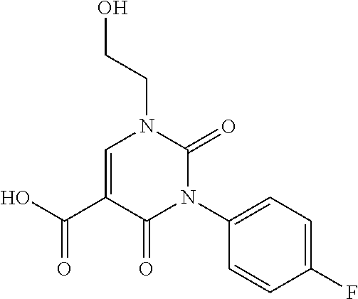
C(CN1C=C(C(=O)O)C(=O)N(C2=CC=C(F)C=C2)C1=O)O
